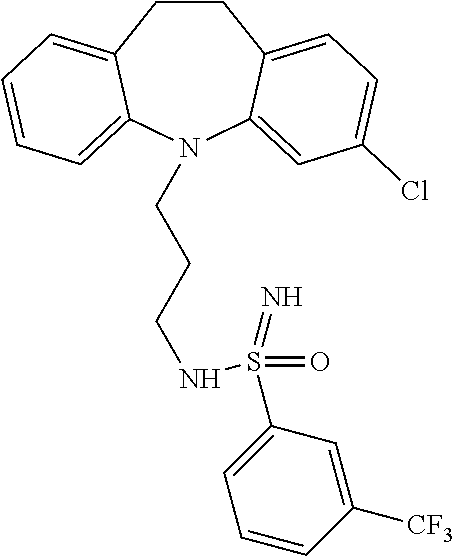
C1CC2=CC=C(Cl)C=C2N(CCCNS(C2=CC=CC([CF3])=C2)(=O)=N)C2=CC=CC=C12
